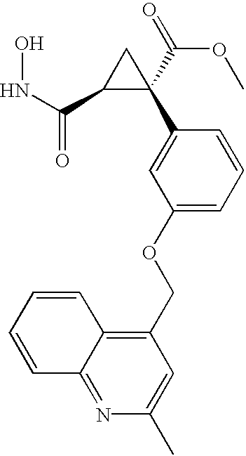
N(C(C1C(C(=O)OC)(C2=CC(OCC3=C4C(=NC(C)=C3)C=CC=C4)=CC=C2)C1)=O)O
